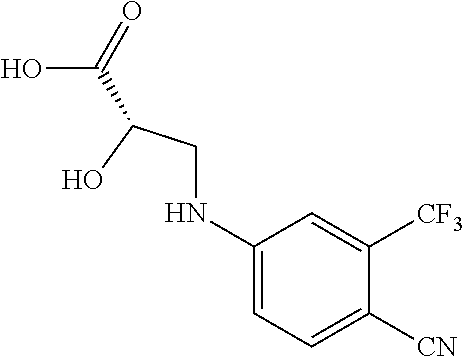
N(CC(O)C(O)=O)C1=CC=C([CN])C([CF3])=C1
